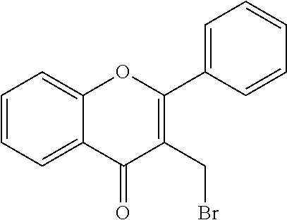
C1=CC=C2C(=C1)OC(C1=CC=CC=C1)=C(CBr)C2=O
